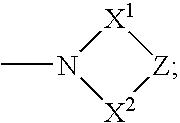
N1(C)[X2][Z][X1]1
